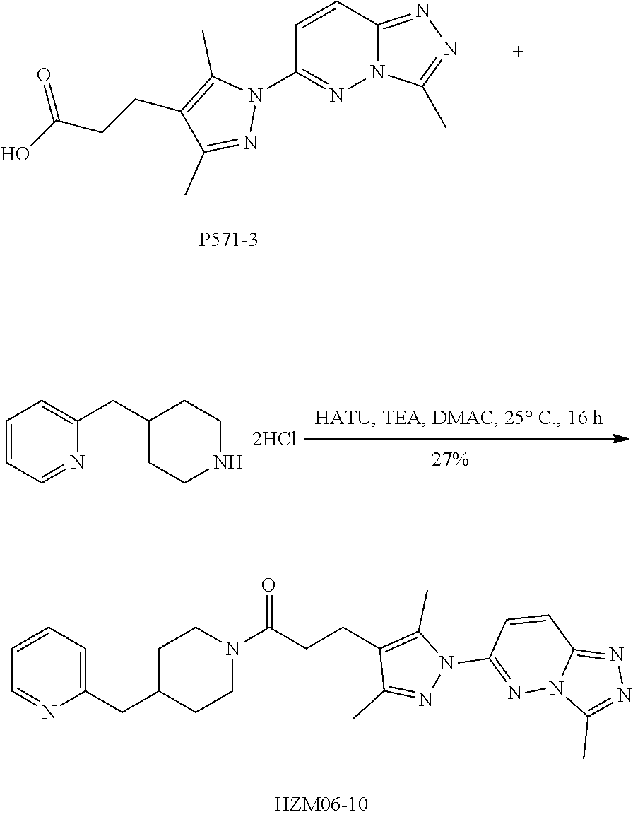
C1=CC2=NN=C(C)N2N=C1N1C(C)=C(CCC(O)=O)C(C)=N1.C1=CC=NC(CC2CCNCC2)=C1.C1(CC2CCN(C(CCC3=C(C)N(C4=NN5C(=NN=C5C)C=C4)N=C3C)=O)CC2)=CC=CC=N1
